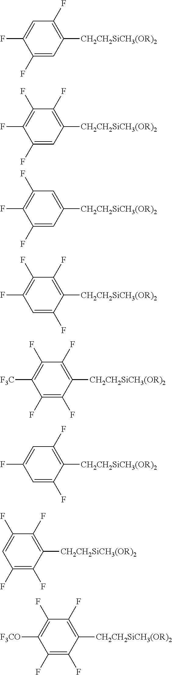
C1(F)=CC([CH2CH2SiCH3(OR)2])=C(F)C=C1F.C1(F)=CC([CH2CH2SiCH3(OR)2])=C(F)C(F)=C1F.C1(F)=CC([CH2CH2SiCH3(OR)2])=CC(F)=C1F.C1=C(F)C([CH2CH2SiCH3(OR)2])=C(F)C(F)=C1F.C1(F)=C(F)C([CH2CH2SiCH3(OR)2])=C(F)C(F)=C1[F3C].C1=C(F)C([CH2CH2SiCH3(OR)2])=C(F)C=C1F.C1(F)=C(F)C([CH2CH2SiCH3(OR)2])=C(F)C(F)=C1.C1(F)=C(F)C([F3CO])=C(F)C(F)=C1[CH2CH2SiCH3(OR)2]
